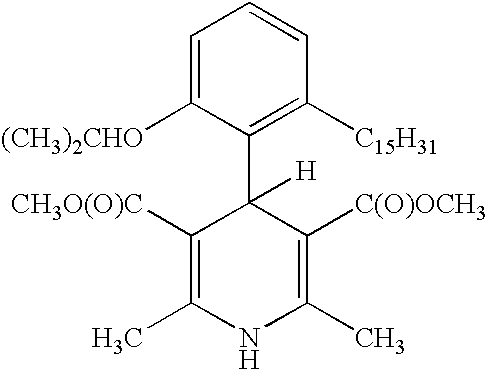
C1=C([(CH3)2CHO])C(C2([H])C([CH3O(O)C])=C(C)NC(C)=C2[C(O)OCH3])=C([C15H31])C=C1
